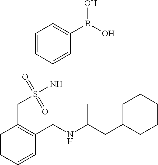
C1(CC(NCC2=C(CS(NC3=CC(B(O)O)=CC=C3)(=O)=O)C=CC=C2)C)CCCCC1
